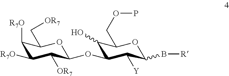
C1([R7O])C([R7O])C([OR7])C(OC2C(O)C(COP)OC(B[R])C2[Y])OC1C[OR7]
